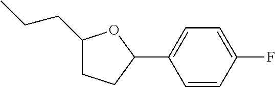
C1(CCC)CCC(C2=CC=C(F)C=C2)O1
